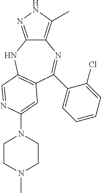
C12=C(C)NN=C1NC1=C(C=C(N3CCN(C)CC3)N=C1)C(C1=CC=CC=C1Cl)=N2
